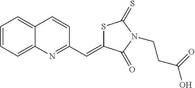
S1C(=CC2=NC3=CC=CC=C3C=C2)C(=O)N(CCC(O)=O)C1=S
